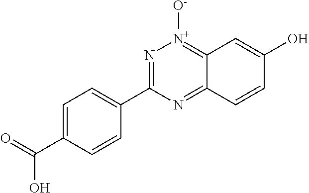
C1=C(C(=O)O)C=CC(C2=N[N+]([O-])=C3C(=N2)C=CC(O)=C3)=C1
